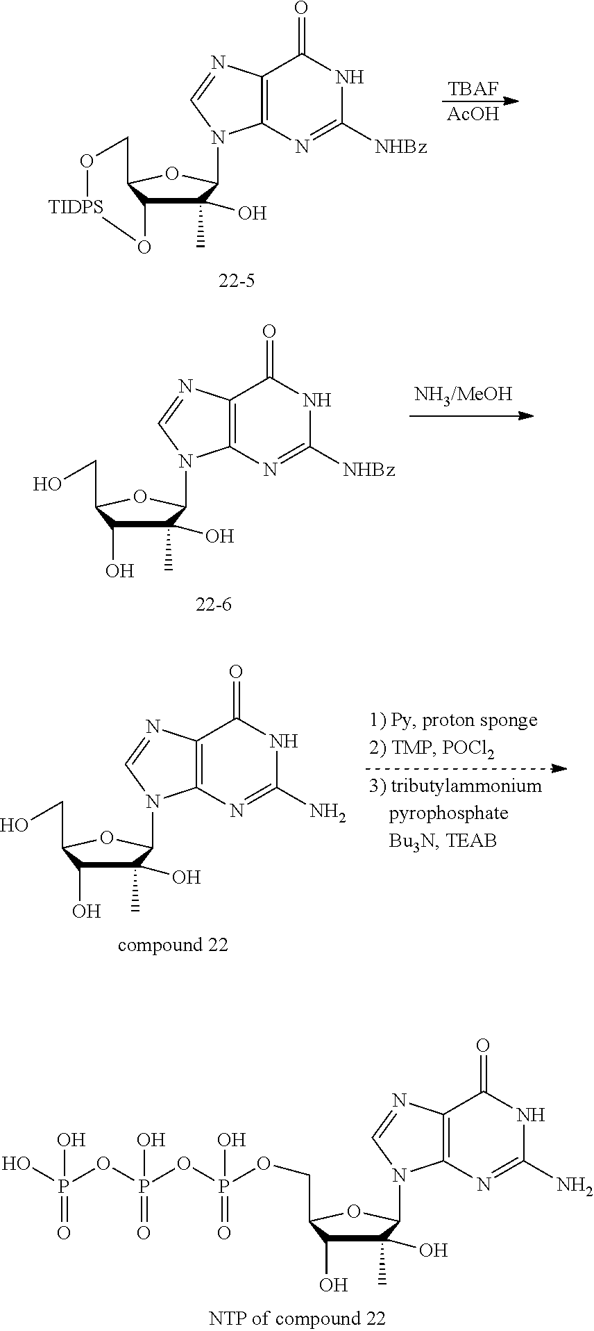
C1(O)(C)C(O)C(COP(OP(OP(O)(O)=O)(O)=O)(O)=O)OC1N1C2=C(C(=O)NC(N)=N2)N=C1.C1(O)(C)C2C(OC1N1C3=C(C(=O)NC([NHBz])=N3)N=C1)CO[TIDPS]O2.[TBAF].[AcOH].C1(O)(C)C(O)C(CO)OC1N1C2=C(C(=O)NC([NHBz])=N2)N=C1.C1(O)(C)C(O)C(CO)OC1N1C2=C(C(=O)NC(N)=N2)N=C1
